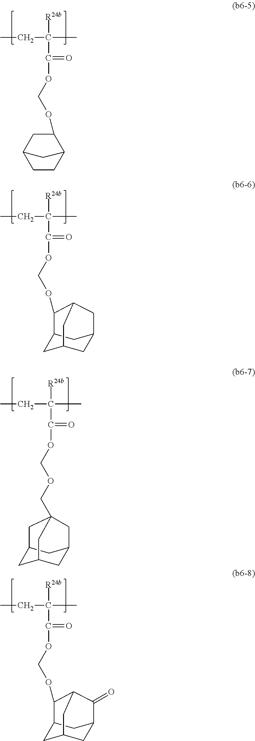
C1CC2C(OCOC(C([R24b])(C)CC)=O)CC1C2.C1(OCOC(C([R24b])(C)CC)=O)C2CC3CC(C2)CC1C3.C1(OCOC(C([R24b])(C)CC)=O)C2CC3CC(C2)C(=O)C1C3.C1C2CC3CC(C2)CC1(COCOC(C([R24b])(C)CC)=O)C3
